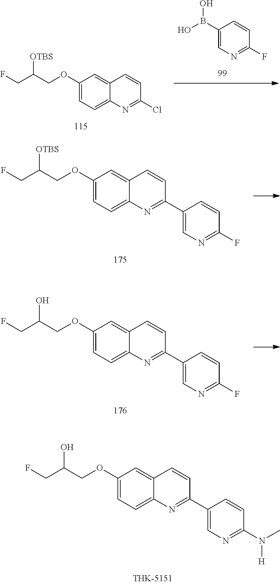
C1(B(O)O)=CN=C(F)C=C1.C1(OCC(CF)[OTBS])=CC=C2C(=C1)C=CC(Cl)=N2.C1(OCC(CF)[OTBS])=CC=C2C(=C1)C=CC(C1=CN=C(F)C=C1)=N2.C1(OCC(CF)O)=CC=C2C(=C1)C=CC(C1=CN=C(F)C=C1)=N2.C1(OCC(CF)O)=CC=C2C(=C1)C=CC(C1=CN=C(N(C)[H])C=C1)=N2
